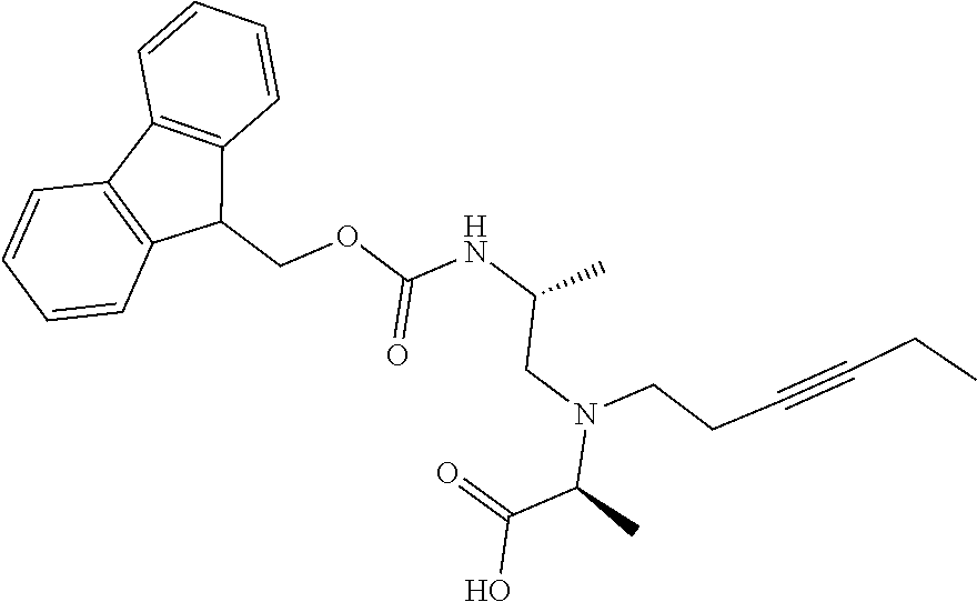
O=C(C(N(CC(C)NC(OCC1C2=C(C3=C1C=CC=C3)C=CC=C2)=O)CCC#CCC)C)O
